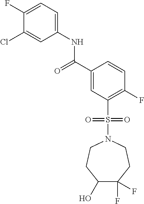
C(C1=CC(S(N2CCC(F)(F)C(O)CC2)(=O)=O)=C(F)C=C1)(=O)NC1=CC=C(F)C(Cl)=C1
